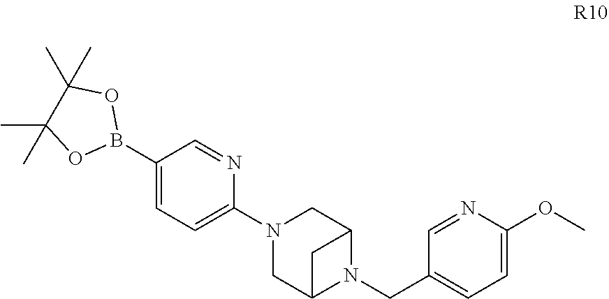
CC1(C)C(C)(C)OB(C2=CC=C(N3CC4CC(C3)N4CC3=CC=C(OC)N=C3)N=C2)O1
